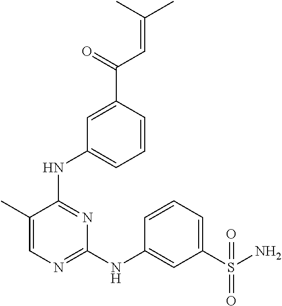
N(C1=NC=C(C)C(NC2=CC=CC(C(C=C(C)C)=O)=C2)=N1)C1=CC(S(N)(=O)=O)=CC=C1
